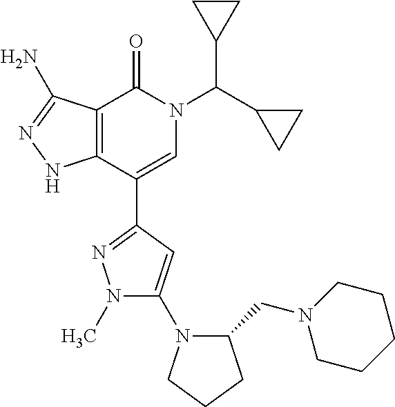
C12=C(C(C3=NN(C)C(N4C(CN5CCCCC5)CCC4)=C3)=CN(C(C3CC3)C3CC3)C1=O)NN=C2N
